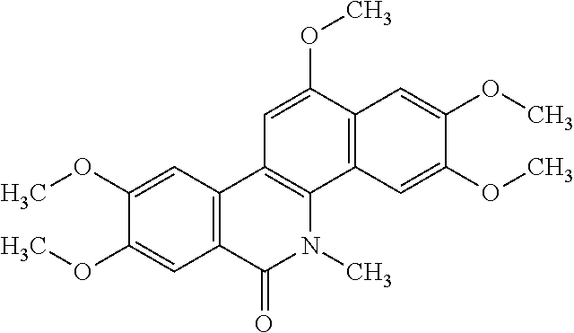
C1=C(OC)C2=C(C3=C1C1=C(C(=O)N3C)C=C(OC)C(OC)=C1)C=C(OC)C(OC)=C2
